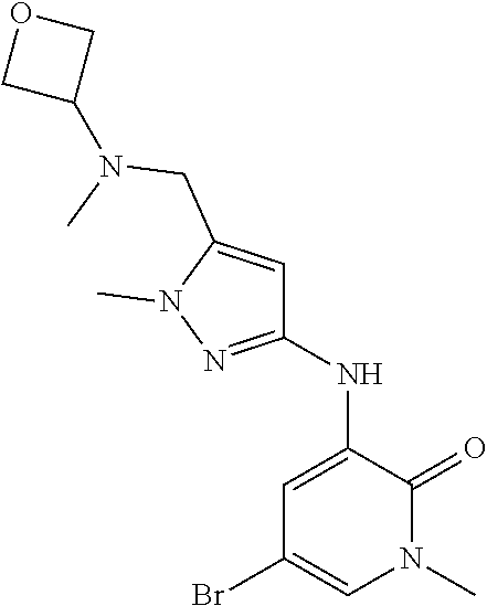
C1(NC2=CC(Br)=CN(C)C2=O)=NN(C)C(CN(C)C2COC2)=C1
